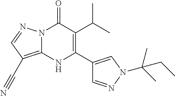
N12C(=C(C#N)C=N1)NC(C1=CN(C(CC)(C)C)N=C1)=C(C(C)C)C2=O
